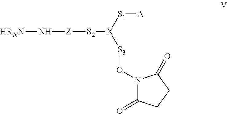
[HRNN]N[Z][S2][X]([S1][A])[S3]ON1C(=O)CCC1=O
